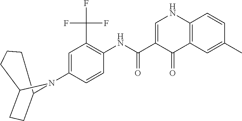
C1=C(C(NC2=C(C(F)(F)F)C=C(N3C4CCCC3CC4)C=C2)=O)C(=O)C2=C(N1)C=CC(C)=C2
